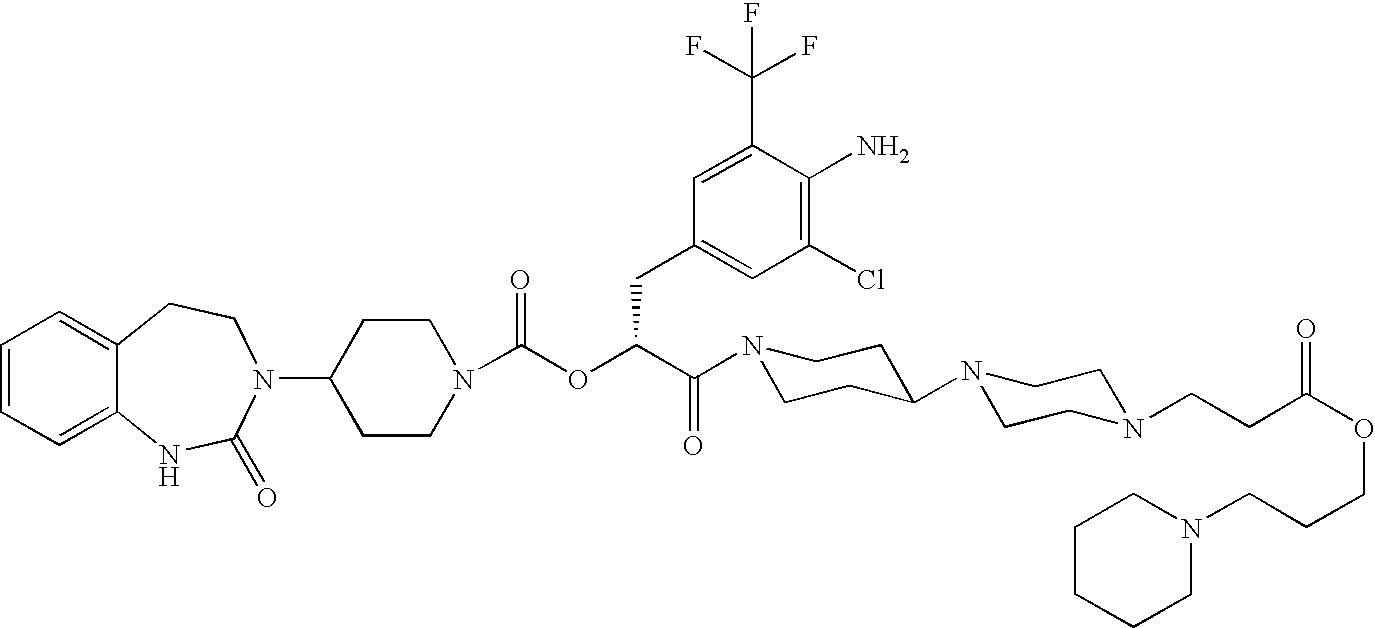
C1=CC=C2C(=C1)CCN(C1CCN(C(OC(C(N3CCC(N4CCN(CCC(OCCCN5CCCCC5)=O)CC4)CC3)=O)CC3=CC(Cl)=C(N)C(C(F)(F)F)=C3)=O)CC1)C(=O)N2
